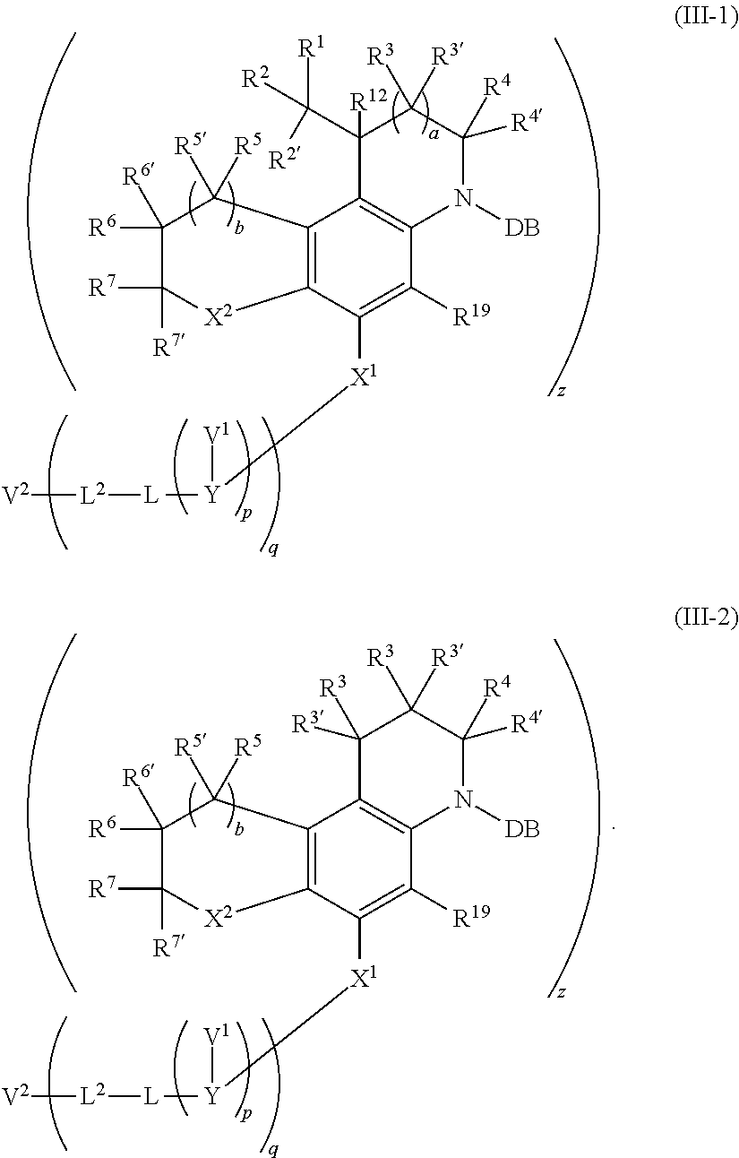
C12=C(C([X1][Y]([L][L2][V2])[V1])=C([R19])C3=C1C([R12])(C([R2])([R1])[R2])C([R3])([R3])C([R4])([R4])N3[DB])[X2]C([R7])([R7])C([R6])([R6])C2([R5])[R5].C12=C(C([X1][Y]([L][L2][V2])[V1])=C([R19])C3=C1C([R3])([R3])C([R3])([R3])C([R4])([R4])N3[DB])[X2]C([R7])([R7])C([R6])([R6])C2([R5])[R5]
